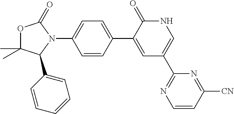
C1(C2=CC(C3=NC=CC([CN])=N3)=CNC2=O)=CC=C(N2C(=O)OC(C)(C)C2C2=CC=CC=C2)C=C1
